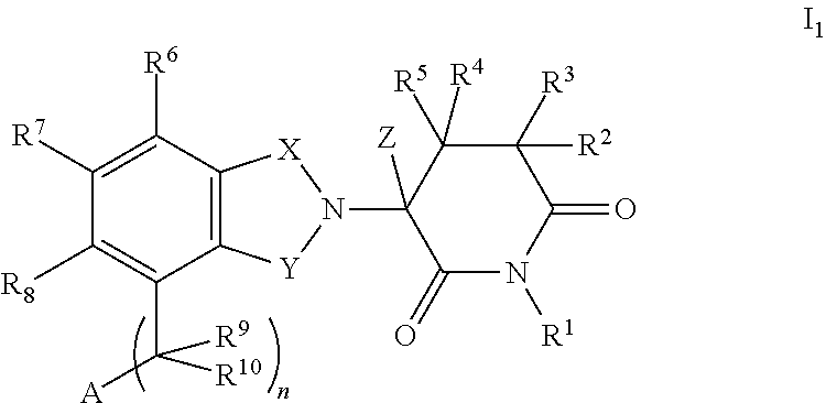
N1([R1])C(=O)C([R3])([R2])C([R5])([R4])C(N2[Y]C3=C(C([R6])=C([R7])C([R8])=C3C([A])([R9])[R10])[X]2)([Z])C1=O
